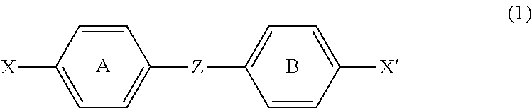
[X]C1=CC=C([Z]C2=CC=C([X])C=C2)C=C1.[A].B
